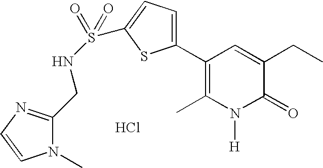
Cl.N(CC1=NC=CN1C)S(=O)(=O)C1=CC=C(C2=C(C)N([H])C(=O)C(CC)=C2)S1
